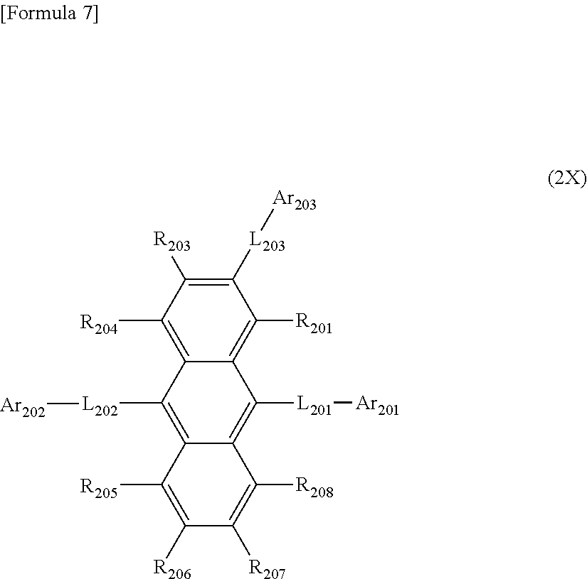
C12=C([R204])C([R203])=C([L203][Ar203])C([R201])=C1C([L201][Ar201])=C1C(=C2[L202][Ar202])C([R205])=C([R206])C([R207])=C1[R208]
